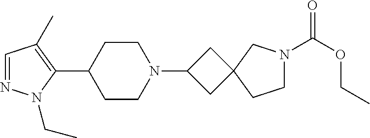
C1=NN(CC)C(C2CCN(C3CC4(C3)CCN(C(OCC)=O)C4)CC2)=C1C
